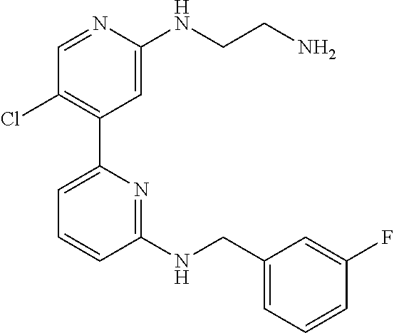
C1=NC(NCCN)=CC(C2=CC=CC(NCC3=CC=CC(F)=C3)=N2)=C1Cl
